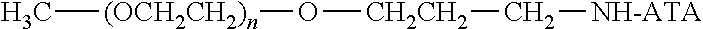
C[(OCH2CH2)n]O[CH2CH2]C[NH-ATA]
